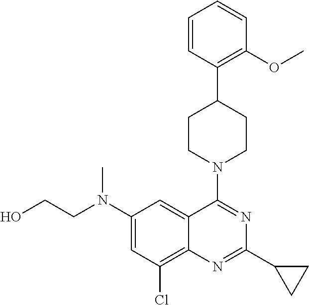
C1(N(CCO)C)=CC(Cl)=C2C(=C1)C(N1CCC(C3=C(OC)C=CC=C3)CC1)=NC(C1CC1)=N2
